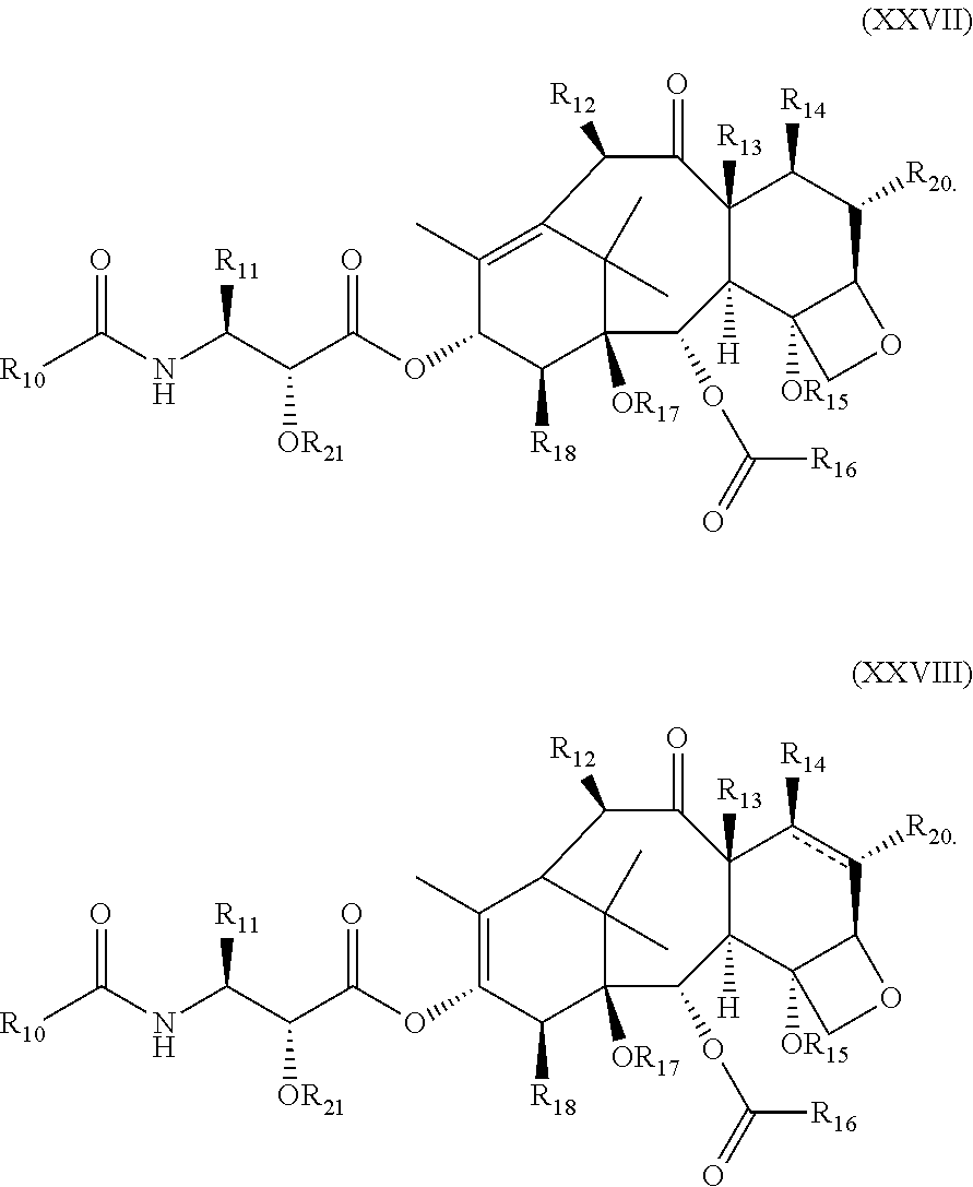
N(C(C(C(OC1C([R18])C2([OR17])C(C)(C)C(=C1C)C([R12])C(=O)C1([R13])C([H])(C2OC([R16])=O)C2([OR15])C(C([R20])C1[R14])OC2)=O)[OR21])[R11])C([R10])=O.N(C(C(C(OC1=C(C)C2C(C)(C)C([OR17])(C1[R18])C(OC([R16])=O)C1([H])C([R13])(C(=O)C2[R12])c([R14])c([R20])C2C1([OR15])CO2)=O)[OR21])[R11])C([R10])=O
